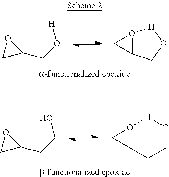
O12C(CO[H]1)C2.C1C(CO[H])O1.O12C(C1)CCO[H]2.C1C(CCO)O1
